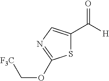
S1C(C([H])=O)=CN=C1OC[F3C]
